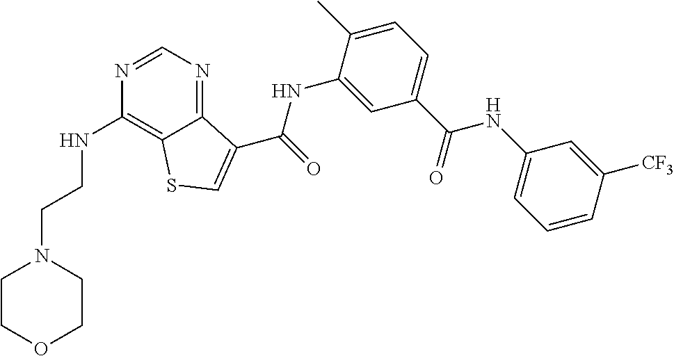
C1=NC(NCCN2CCOCC2)=C2C(=N1)C(C(NC1=CC(C(NC3=CC=CC([CF3])=C3)=O)=CC=C1C)=O)=CS2
